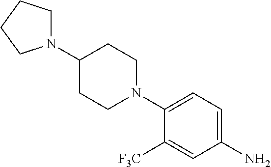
C1(N)=CC=C(N2CCC(N3CCCC3)CC2)C([F3C])=C1
